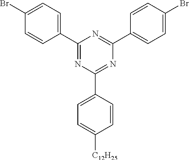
C1(C2=CC=C(Br)C=C2)=NC(C2=CC=C([C12H25])C=C2)=NC(C2=CC=C(Br)C=C2)=N1
